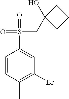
BrC1=C(C)C=CC(S(=O)(=O)CC2(O)CCC2)=C1
